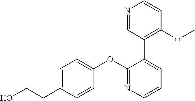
C1=C(CCO)C=CC(OC2=NC=CC=C2C2=C(OC)C=CN=C2)=C1
